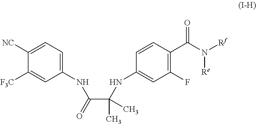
C1(NC(C(NC2=CC(F)=C(C(N([Rf])[Re])=O)C=C2)(C)C)=O)=CC=C([NC])C([F3C])=C1
